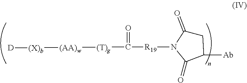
C1C(=O)N([R19]C(=O)[(T)g][(AA)w][(X)b][D])C(=O)C1[Ab]
